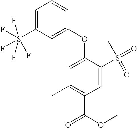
C1=C(S(F)(F)(F)(F)F)C=C(OC2=CC(C)=C(C(OC)=O)C=C2S(=O)(C)=O)C=C1
